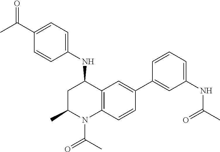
N(C1CC(C)N(C(C)=O)C2=C1C=C(C1=CC(NC(C)=O)=CC=C1)C=C2)C1=CC=C(C(C)=O)C=C1
